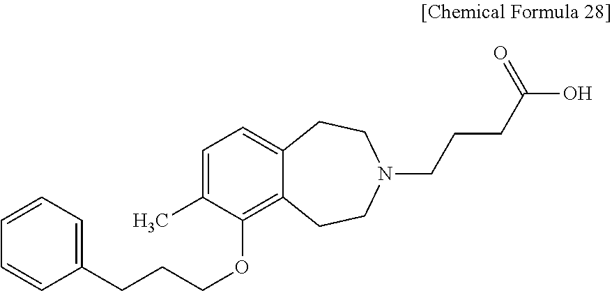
C1(CCCOC2=C3C(=CC=C2C)CCN(CCCC(O)=O)CC3)=CC=CC=C1
